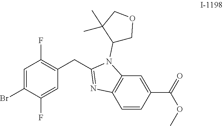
C1=C(Br)C(F)=CC(CC2=NC3=C(N2C2COCC2(C)C)C=C(C(OC)=O)C=C3)=C1F
